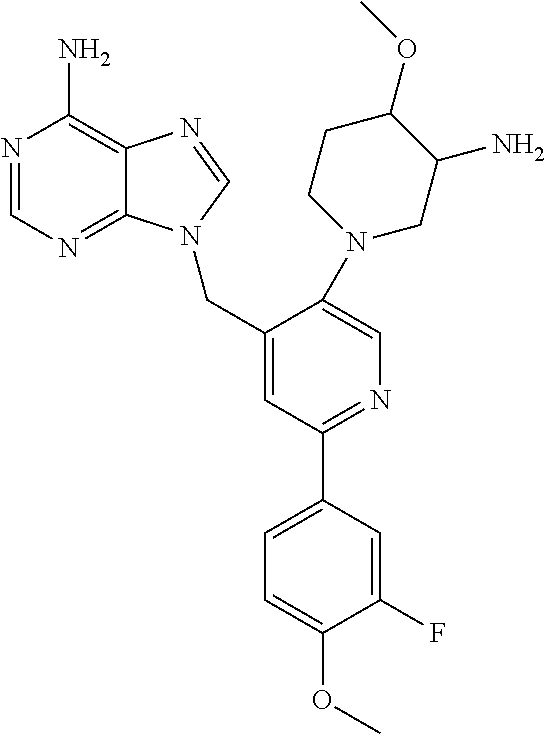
N1=CN=C2C(=C1N)N=CN2CC1=CC(C2=CC=C(OC)C(F)=C2)=NC=C1N1CC(N)C(OC)CC1
